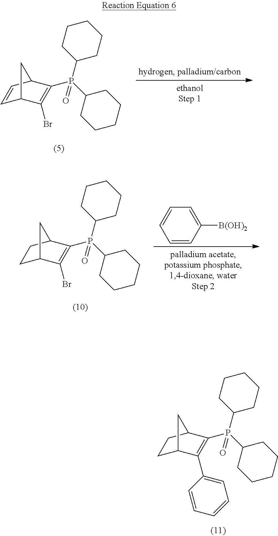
C1=CC2C(P(C3CCCCC3)(C3CCCCC3)=O)=C(Br)C1C2.C1C2C(C3=CC=CC=C3)=C(P(C3CCCCC3)(C3CCCCC3)=O)C(C1)C2.C1C2C(Br)=C(P(C3CCCCC3)(C3CCCCC3)=O)C(C1)C2.C1=CC([B(OH)2])=CC=C1
